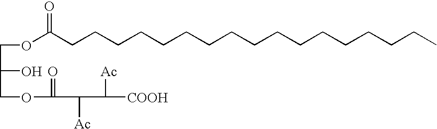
C(C(O)COC(=O)C([Ac])C([Ac])[COOH])OC(CCCCCCCCCCCCCCCCC)=O
